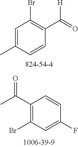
C1=C(C)C=CC(C([H])=O)=C1Br.C1(C(=O)C)=C(Br)C=C(F)C=C1
